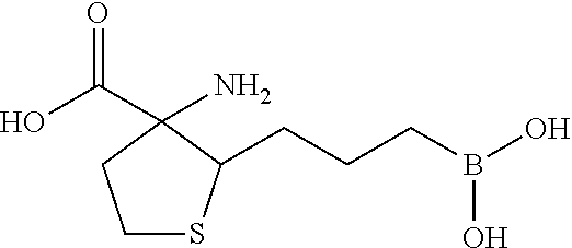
C1SC(CCCB(O)O)C(C(O)=O)(N)C1
